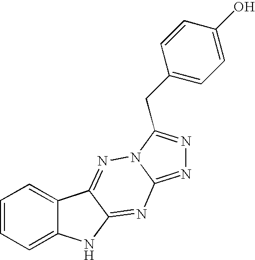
C1=CC=C2C(=C1)C1=NN3C(=NN=C3CC3=CC=C(O)C=C3)N=C1N2
